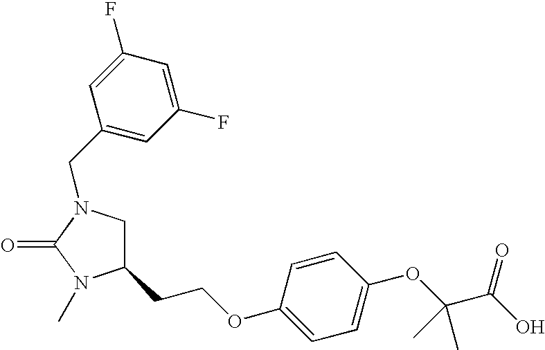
C1(CCOC2=CC=C(OC(C(O)=O)(C)C)C=C2)CN(CC2=CC(F)=CC(F)=C2)C(=O)N1C
